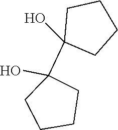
C1CCC(C2(O)CCCC2)(O)C1
